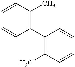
C1(C2=C(C)C=CC=C2)=C(C)C=CC=C1
